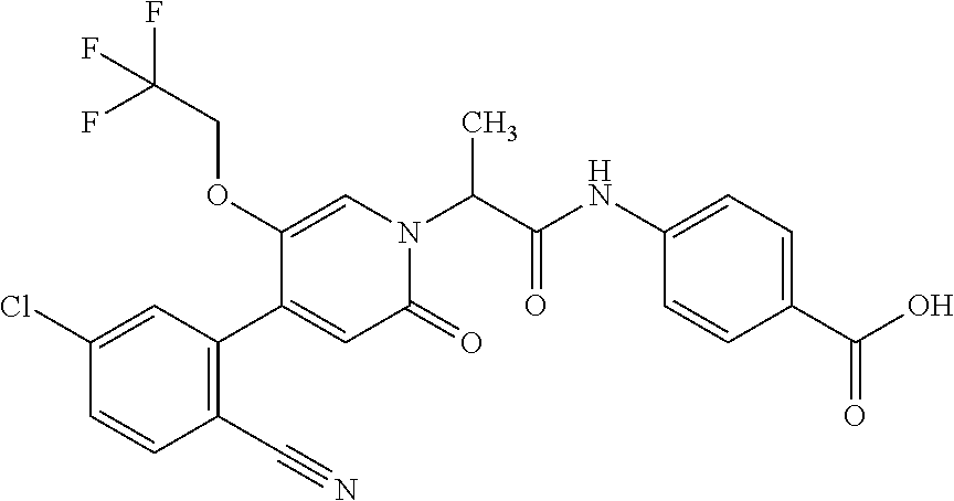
C1(C#N)=C(C2=CC(=O)N(C(C(NC3=CC=C(C(O)=O)C=C3)=O)C)C=C2OCC(F)(F)F)C=C(Cl)C=C1
